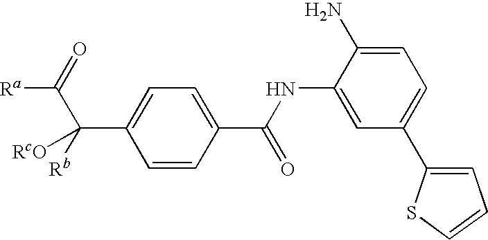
C1=CC(C(NC2=CC(C3=CC=CS3)=CC=C2N)=O)=CC=C1C(C([Ra])=O)([Rb])[RcO]
